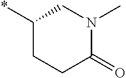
C1(=O)N(C)CC(*)CC1
